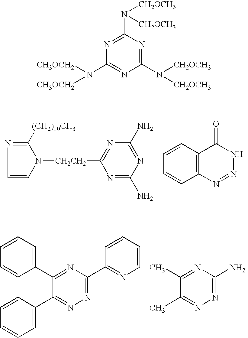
N1([CH2CH2]C2=NC(N)=NC(N)=N2)C=CN=C1[(CH2)10CH3].C1=CC2=C(C=C1)N=NNC2=O.C1(C2=CC=CC=C2)=NC(C2=NC=CC=C2)=NN=C1C1=CC=CC=C1.C1(C)=NC([NH2])=NN=C1C.N1=C(N([CH2OCH3])[CH2OCH3])N=C(N([CH2OCH3])[CH2OCH3])N=C1N([CH3OCH2])[CH3OCH2]
